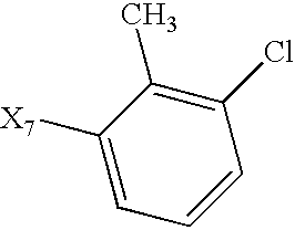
C1=C([X7])C(C)=C(Cl)C=C1
